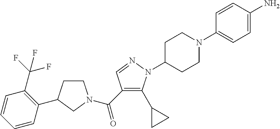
C1CC(C2=C(C(F)(F)F)C=CC=C2)CN1C(C1=C(C2CC2)N(C2CCN(C3=CC=C(N)C=C3)CC2)N=C1)=O
